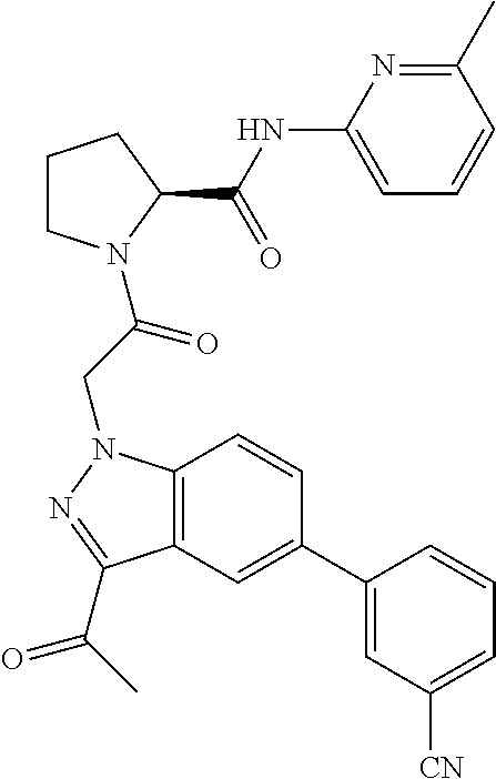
C1(NC(C2CCCN2C(CN2C3=C(C(C(C)=O)=N2)C=C(C2=CC([CN])=CC=C2)C=C3)=O)=O)=CC=CC(C)=N1
